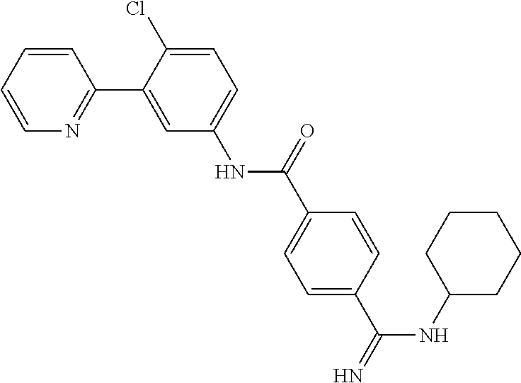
C1=CC=CN=C1C1=CC(NC(C2=CC=C(C(NC3CCCCC3)=N)C=C2)=O)=CC=C1Cl
